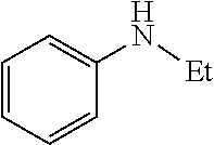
C1=CC=CC(N[Et])=C1
